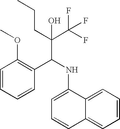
C(CC(C(F)(F)F)(O)C(NC1=CC=CC2=CC=CC=C12)C1=C(OC)C=CC=C1)C
